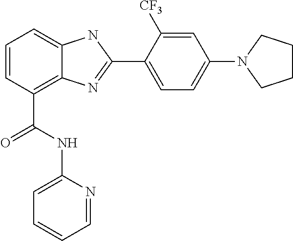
C1=CC(C(NC2=CC=CC=N2)=O)=C2C(=C1)NC(C1=CC=C(N3CCCC3)C=C1[CF3])=N2
